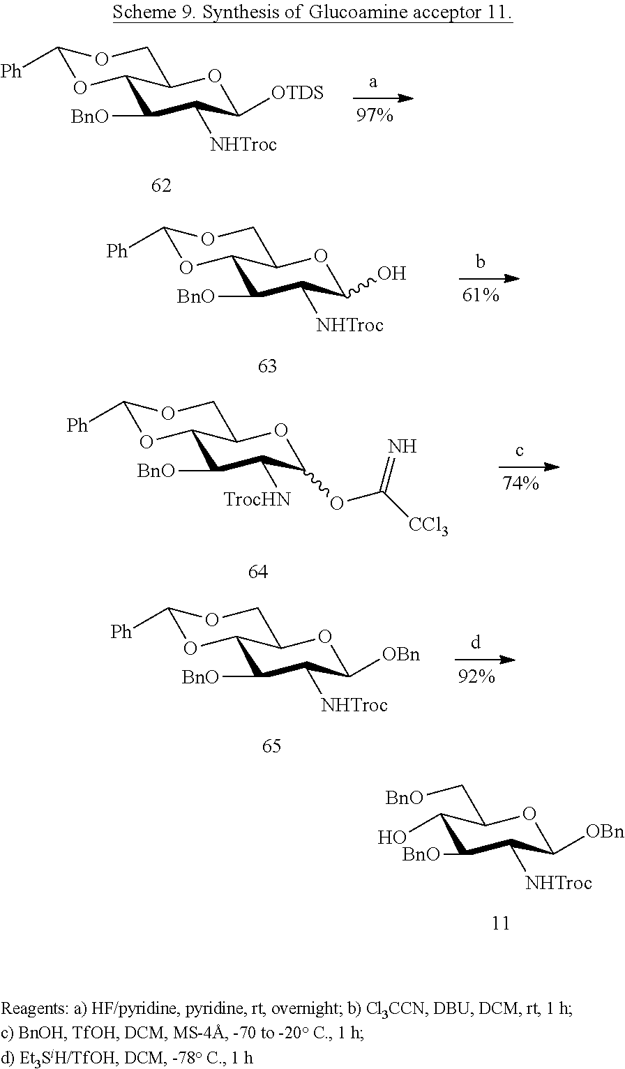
C1([BnO])C([NHTroc])C([OTDS])OC2C1OC([Ph])OC2.C1([BnO])C([NHTroc])C(O)OC2C1OC([Ph])OC2.C1([BnO])C([TrocHN])C(OC([CCl3])=N)OC2C1OC([Ph])OC2.C1([BnO])C([NHTroc])C([OBn])OC2C1OC([Ph])OC2.C1(O)C([BnO])C([NHTroc])C([OBn])OC1C[BnO]
